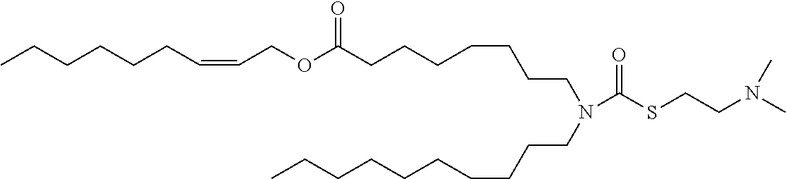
CCCCCCC=CCOC(CCCCCCCN(CCCCCCCCCC)C(SCCN(C)C)=O)=O
